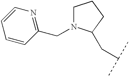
C1=CC(CN2CCCC2CC(C)C)=NC=C1
